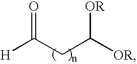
[H]C(CC([OR])[OR])=O
